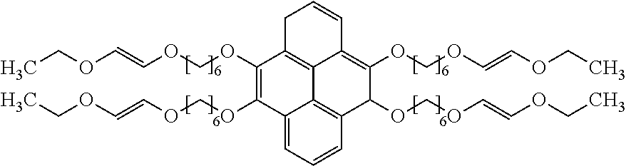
C12=CC=CC3=C1C1=C(C(OCOC=COCC)=C2OCOC=COCC)CC=CC1=C(OCOC=COCC)C3OCOC=COCC
